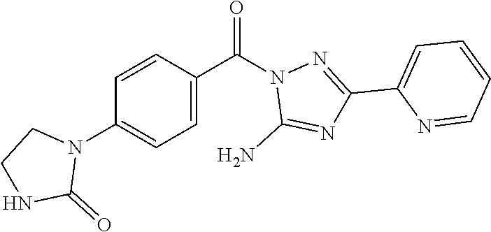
C1=C(C(N2C(N)=NC(C3=CC=CC=N3)=N2)=O)C=CC(N2CCNC2=O)=C1
